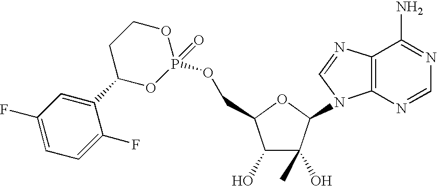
C1(O)C(O)(C)C(N2C3=C(N=C2)C(N)=NC=N3)OC1COP1(=O)OCCC(C2=CC(F)=CC=C2F)O1
